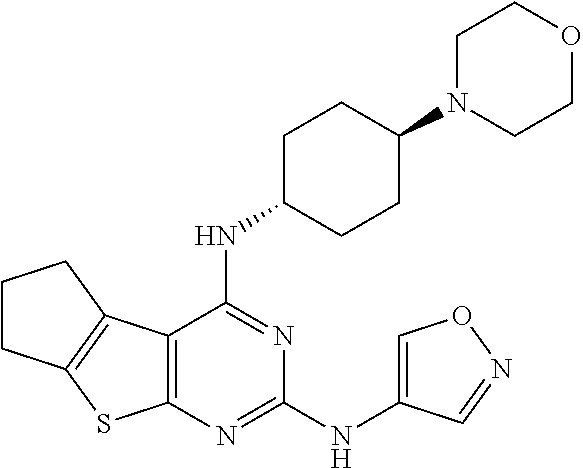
C1N(C2CCC(NC3=NC(NC4=CON=C4)=NC4=C3C3=C(S4)CCC3)CC2)CCOC1
